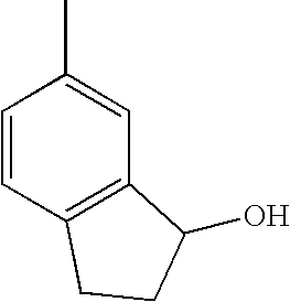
C12=C(C=C(C)C=C1)C(O)CC2
